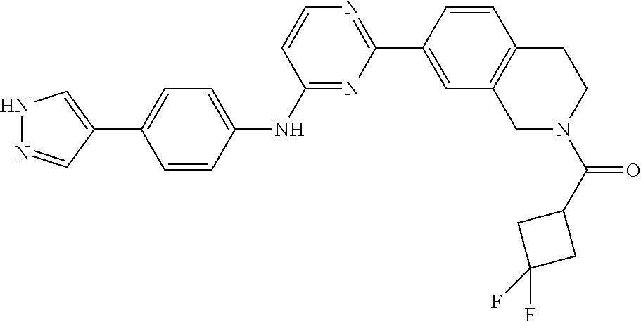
N1=C(NC2=CC=C(C3=CNN=C3)C=C2)C=CN=C1C1=CC2=C(C=C1)CCN(C(C1CC(F)(F)C1)=O)C2
